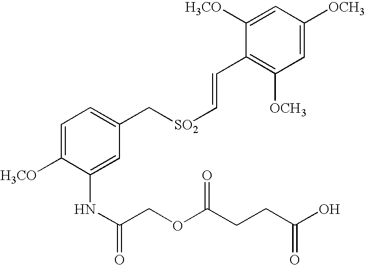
C1=C([H3CO])C(NC(=O)COC(CCC(O)=O)=O)=CC(C[SO2]C=CC2=C([OCH3])C=C([OCH3])C=C2[H3CO])=C1
